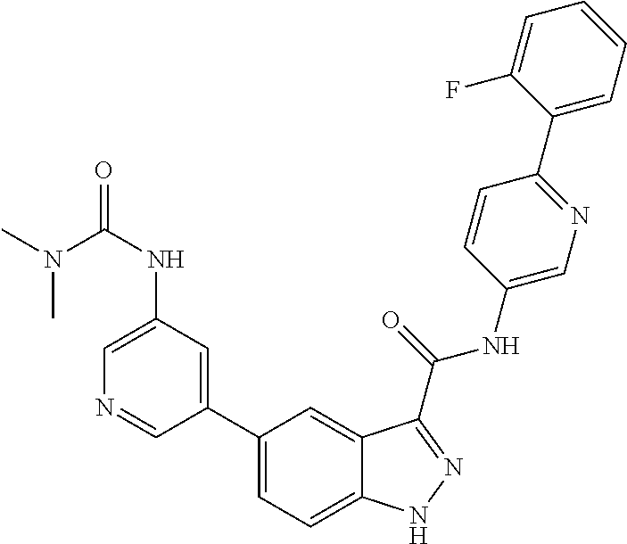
C1(NC(N(C)C)=O)=CN=CC(C2=CC=C3C(=C2)C(C(NC2=CN=C(C4=CC=CC=C4F)C=C2)=O)=NN3)=C1
